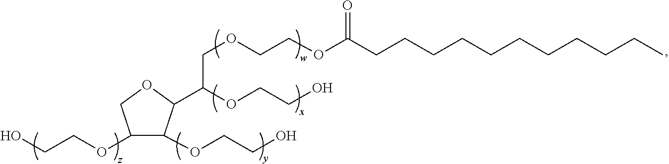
OCCOC1C(OCCO)C(C(OCCO)COCCOC(CCCCCCCCCCC)=O)OC1
